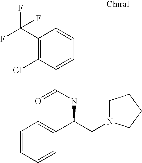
C1(C(F)(F)F)=C(Cl)C(C(=O)NC(C2=CC=CC=C2)CN2CCCC2)=CC=C1
